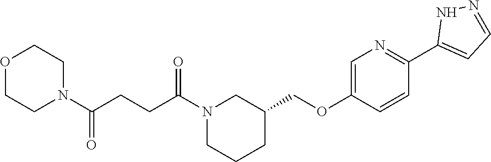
N1(C(CCC(N2CCOCC2)=O)=O)CCCC(COC2=CN=C(C3=CC=NN3)C=C2)C1
